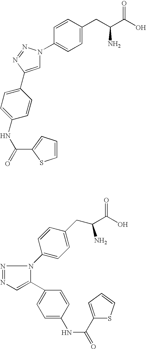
C1=CC(CC(C(O)=O)N)=CC=C1N1C=C(C2=CC=C(NC(=O)C3=CC=CS3)C=C2)N=N1.C1=CC(CC(N)C(O)=O)=CC=C1N1C(C2=CC=C(NC(=O)C3=CC=CS3)C=C2)=CN=N1
